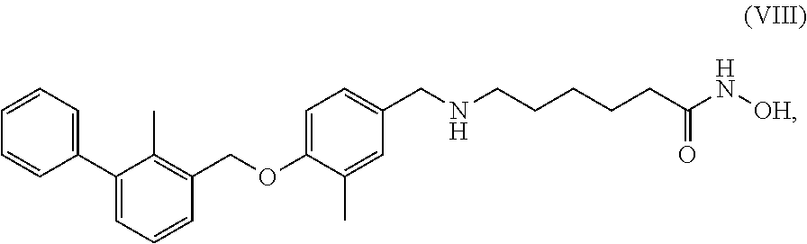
C1=C(OCC2=C(C)C(C3=CC=CC=C3)=CC=C2)C(C)=CC(CNCCCCCC(N[OH])=O)=C1
